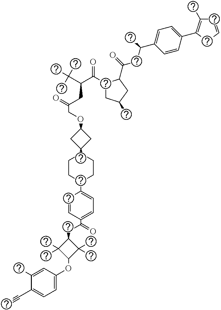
C1=CCC(C2=CC=C(C(CC(=O)C3C(C(C(C(C)(C)C)CC(COC4CC(C5CCC(C6=CC=C(C(=O)CC7C(C)(C)C(OC8=CC=C(C#C)C(C)=C8)C7(C)C)C=C6)CC5)C4)=O)=O)CC(C)C3)C)C=C2)=C1C
